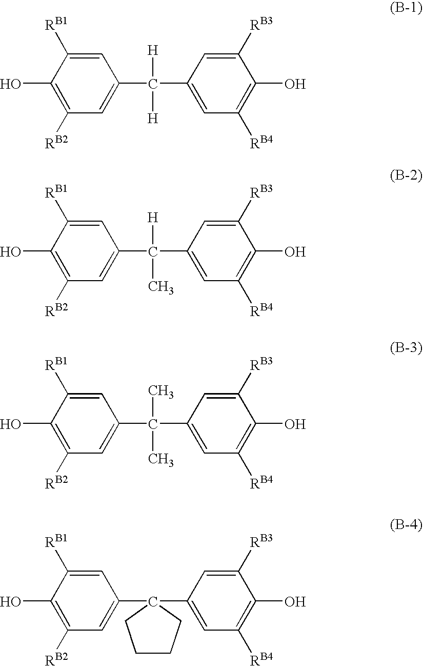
C1=C([RB1])C(O)=C([RB2])C=C1C(C1=CC([RB4])=C(O)C([RB3])=C1)([H])[H].C1=C([RB1])C(O)=C([RB2])C=C1C(C1=CC([RB4])=C(O)C([RB3])=C1)([H])C.C1=C([RB1])C(O)=C([RB2])C=C1C(C1=CC([RB4])=C(O)C([RB3])=C1)(C)C.C1=C([RB1])C(O)=C([RB2])C=C1C1(C2=CC([RB4])=C(O)C([RB3])=C2)CCCC1
